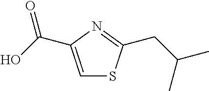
C1=C(C(=O)O)N=C(CC(C)C)S1
